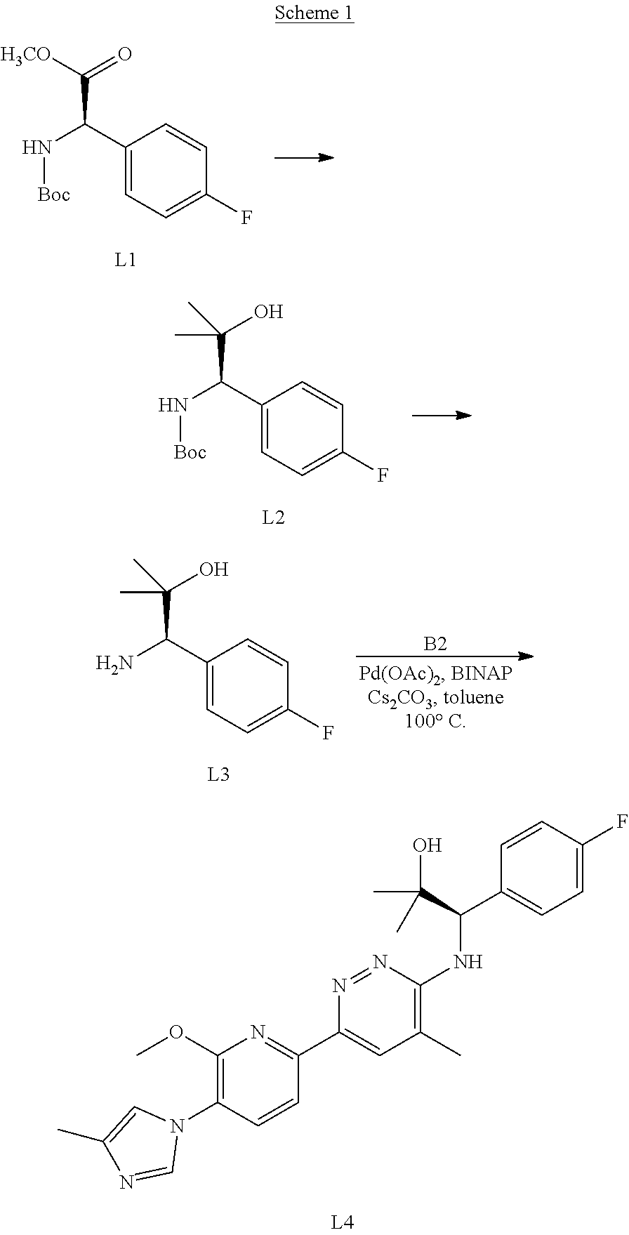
C1(C(N[Boc])C([H3CO])=O)=CC=C(F)C=C1.C1(C(N[Boc])C(O)(C)C)=CC=C(F)C=C1.C1(C(N)C(O)(C)C)=CC=C(F)C=C1.[B2].C1=C(F)C=CC(C(NC2=C(C)C=C(C3=NC(OC)=C(N4C=C(C)N=C4)C=C3)N=N2)C(O)(C)C)=C1
